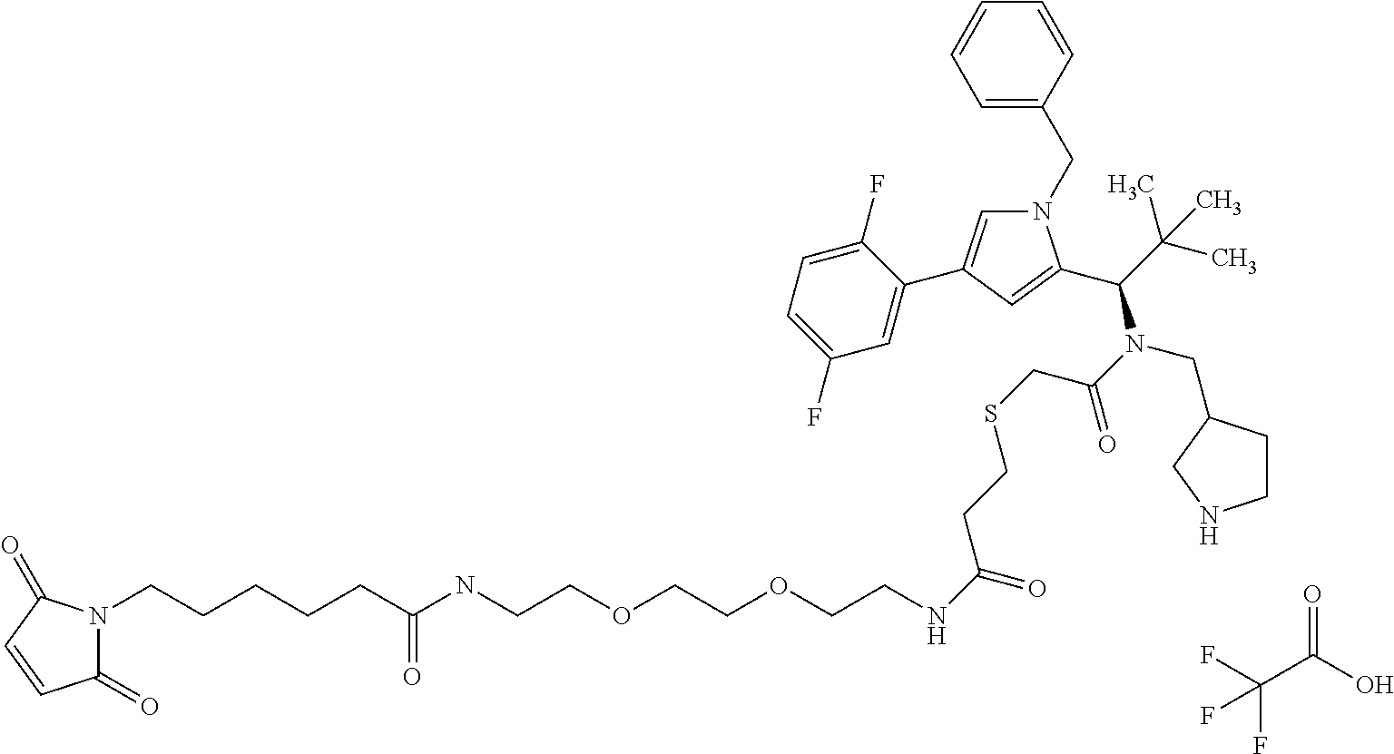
FC(C(O)=O)(F)F.C1=C(CN2C=C(C3=CC(F)=CC=C3F)C=C2C(C(C)(C)C)N(C(=O)CSCCC(=O)NCCOCCOCCNC(CCCCCN2C(=O)C=CC2=O)=O)CC2CCNC2)C=CC=C1
